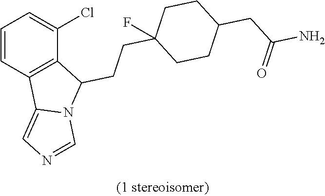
C1=CC2=C(C(Cl)=C1)C(CCC1(F)CCC(CC(=O)N)CC1)N1C2=CN=C1
